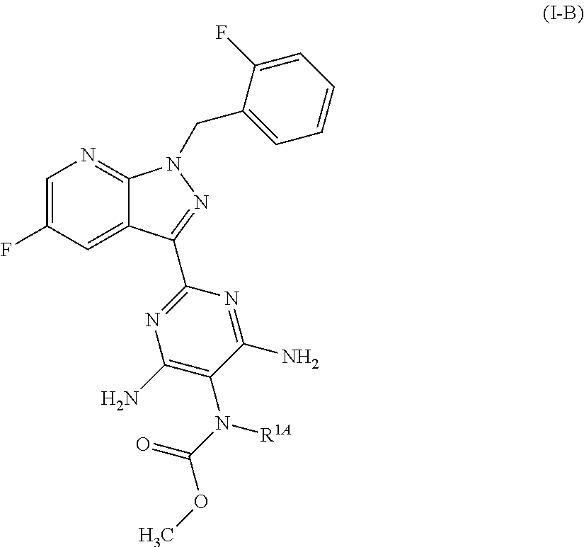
C1=C(F)C=C2C(=N1)N(CC1=CC=CC=C1F)N=C2C1=NC(N)=C(N(C(OC)=O)[R1A])C(N)=N1
